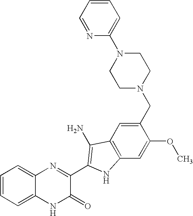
C1=C2C(=CC=C1)N=C(C1=C(N)C3=C(C=C(OC)C(CN4CCN(C5=CC=CC=N5)CC4)=C3)N1)C(=O)N2
